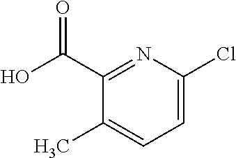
C1(C)=CC=C(Cl)N=C1C(O)=O
